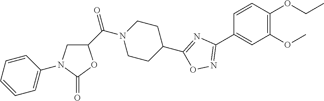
C1=CC(OCC)=C(OC)C=C1C1=NOC(C2CCN(C(C3CN(C4=CC=CC=C4)C(=O)O3)=O)CC2)=N1
